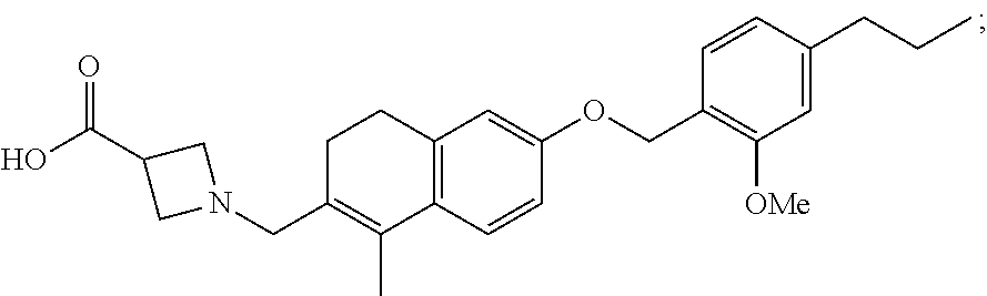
C12=C(C=CC(OCC3=C([OMe])C=C(CCC)C=C3)=C1)C(C)=C(CN1CC(C(=O)O)C1)CC2
